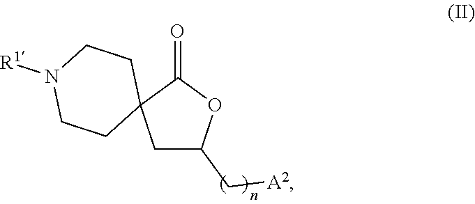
O=C1C2(CC(C[A2])O1)CCN([R1])CC2
